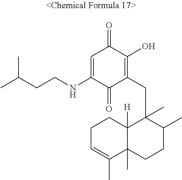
C(NC1=CC(=O)C(O)=C(CC2(C)C3([H])C(C)(CCC2C)C(C)=CCC3)C1=O)CC(C)C
